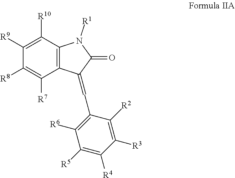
C12=C(C([R10])=C([R9])C([R8])=C1[R7])N([R1])C(=O)C2=CC1=C([R6])C([R5])=C([R4])C([R3])=C1[R2]
